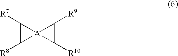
[A]12(C([R7])C1[R8])C([R10])C2[R9]
